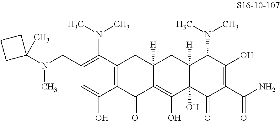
C1(CN(C2(C)CCC2)C)=C(N(C)C)C2=C(C(O)=C1)C(=O)C1=C(O)C3(O)C([H])(CC1([H])C2)C(N(C)C)C(O)=C(C(N)=O)C3=O
